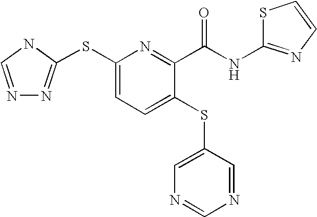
N1=CNC(SC2=CC=C(SC3=CN=CN=C3)C(C(NC3=NC=CS3)=O)=N2)=N1
